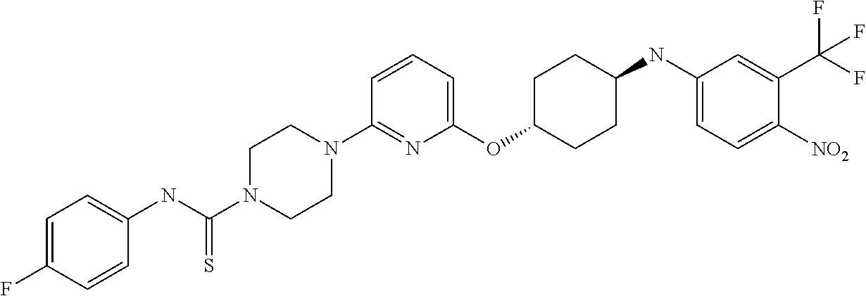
C1(OC2CCC(NC3=CC=C([NO2])C(C(F)(F)F)=C3)CC2)=CC=CC(N2CCN(C(NC3=CC=C(F)C=C3)=S)CC2)=N1
